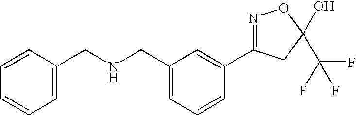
C1=C(CNCC2=CC=CC=C2)C=C(C2=NOC(C(F)(F)F)(O)C2)C=C1
